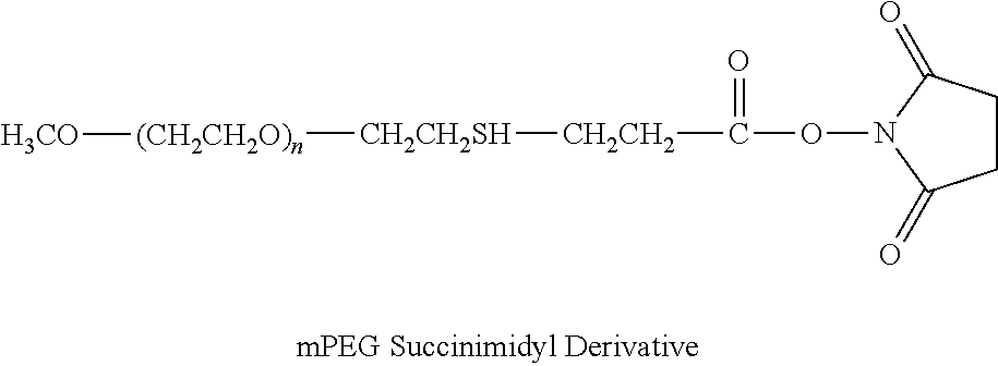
C1CC(=O)N(OC([CH2CH2][CH2CH2SH][(CH2CH2O)n][H3CO])=O)C1=O
